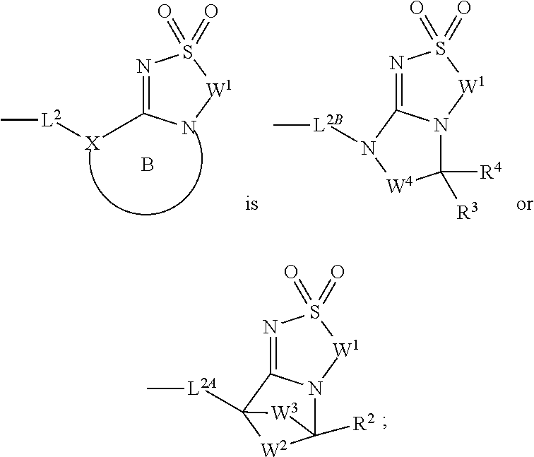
N1=C2N([W1]S1(=O)=O)C1([R2])[W2]C2([L2A]C)[W3]1.N1=C([X][L2]C)N[W1]S1(=O)=O.B.N1=C2N([W1]S1(=O)=O)C([R3])([R4])[W4]N2[L2B]C
